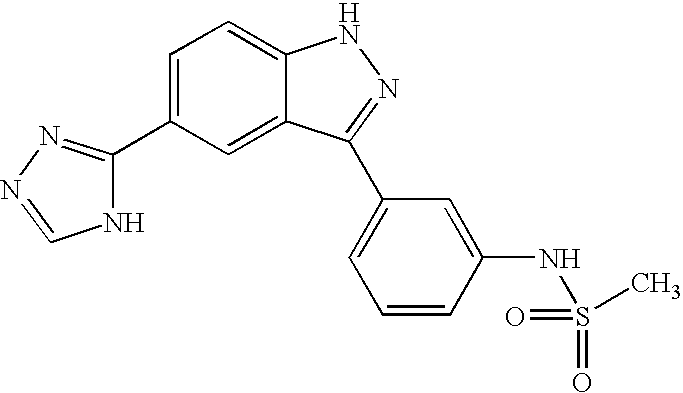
C1(C2=NN=CN2)=CC=C2C(=C1)C(C1=CC=CC(NS(=O)(=O)C)=C1)=NN2
